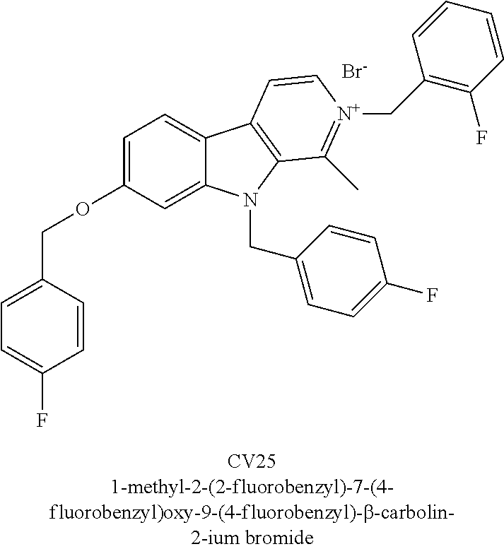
C1=CC(COC2=CC=C3C(=C2)N(CC2=CC=C(F)C=C2)C2=C3C=C[N+](CC3=C(F)C=CC=C3)=C2C)=CC=C1F.[Br-]
